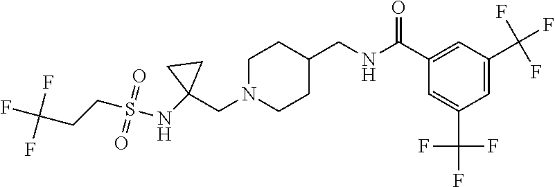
C(N1CCC(CNC(C2=CC(C(F)(F)F)=CC(C(F)(F)F)=C2)=O)CC1)C1(NS(=O)(=O)CCC(F)(F)F)CC1
